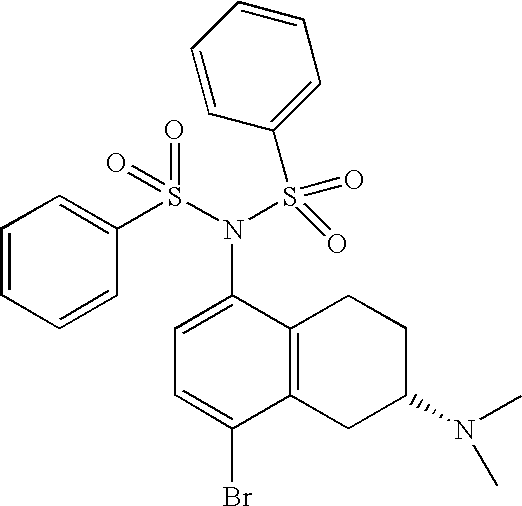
C1=CC=CC(S(N(C2=CC=C(Br)C3=C2CCC(N(C)C)C3)S(C2=CC=CC=C2)(=O)=O)(=O)=O)=C1
